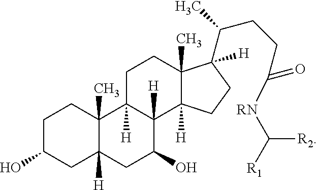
C1C(O)CC2([H])C(C)(C1)C1([H])C([H])(C(O)C2)C2([H])C(C)(CC1)C(C(CCC([RN]C([R2])[R1])=O)C)([H])CC2
